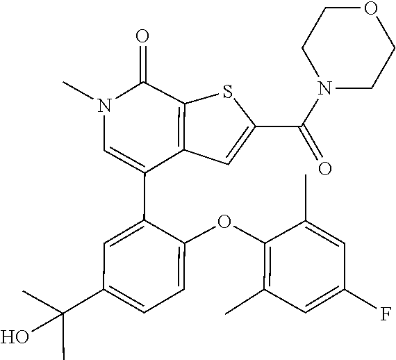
C1(C)=C(OC2=CC=C(C(C)(C)O)C=C2C2=CN(C)C(=O)C3=C2C=C(C(N2CCOCC2)=O)S3)C(C)=CC(F)=C1
